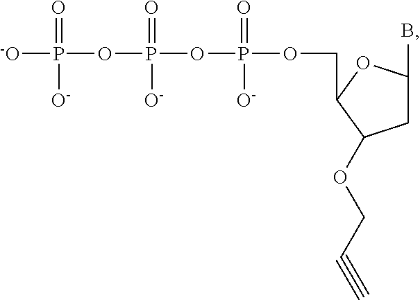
[-O]P(OP(OP(OCC1OC(B)CC1OCC#C)([O-])=O)([O-])=O)(=O)[O-]
